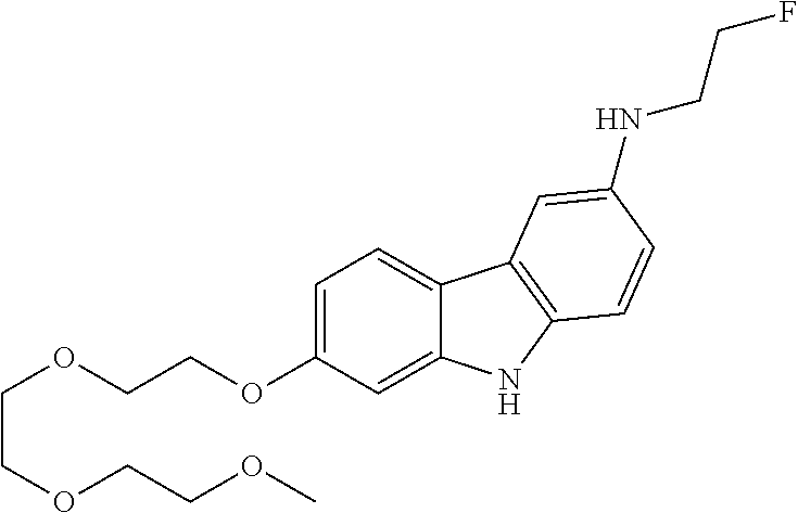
COCCOCCOCCOC1=CC=C2C(=C1)NC1=C2C=C(NCCF)C=C1
